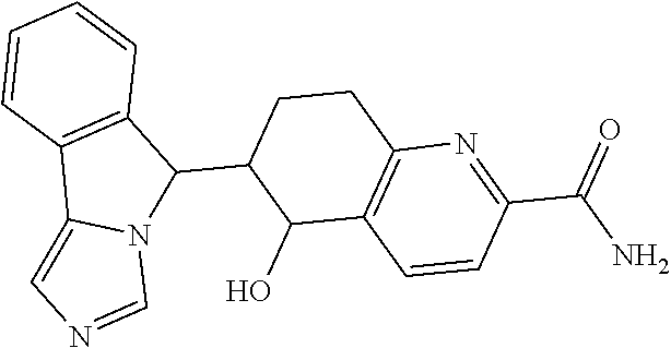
C12=C(C(C3C(O)C4=C(CC3)N=C(C(N)=O)C=C4)N3C1=CN=C3)C=CC=C2
